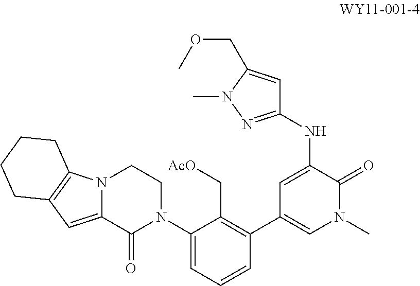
C1(N2CCN3C(=CC4=C3CCCC4)C2=O)=CC=CC(C2=CN(C)C(=O)C(NC3=NN(C)C(COC)=C3)=C2)=C1C[AcO]
